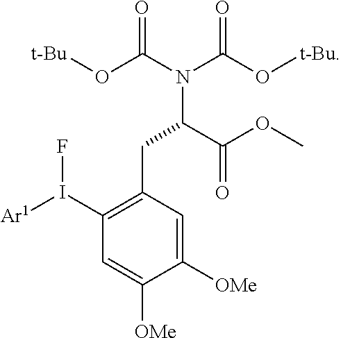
C1(I([Ar1])F)=C(CC(N(C(O[t-Bu])=O)C(O[t-Bu])=O)C(OC)=O)C=C([OMe])C([OMe])=C1
